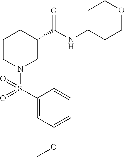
C1(S(=O)(=O)N2CC(C(NC3CCOCC3)=O)CCC2)=CC(OC)=CC=C1
